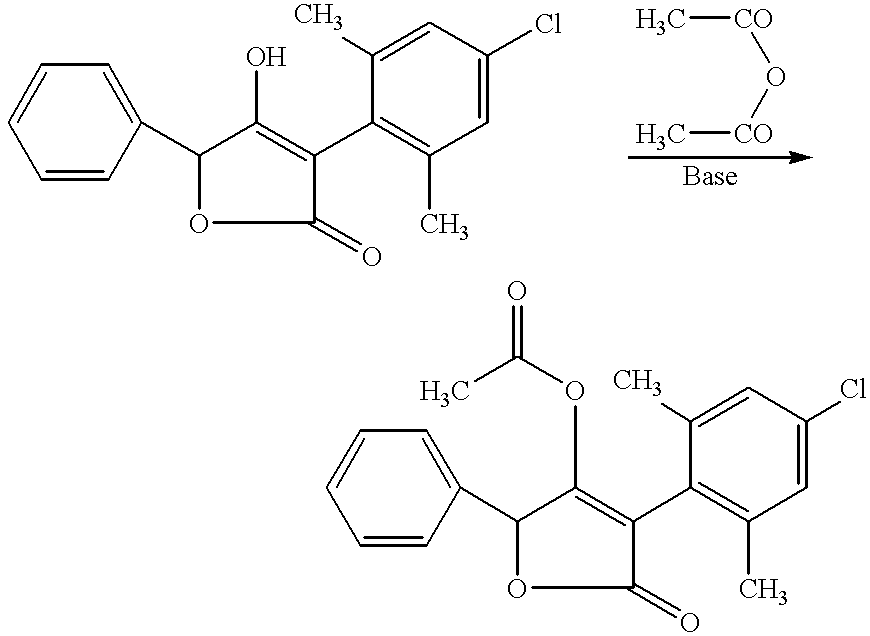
C1=CC(C2OC(=O)C(C3=C(C)C=C(Cl)C=C3C)=C2O)=CC=C1.C[CO]O[CO]C.C1=CC(C2OC(=O)C(C3=C(C)C=C(Cl)C=C3C)=C2OC(C)=O)=CC=C1
